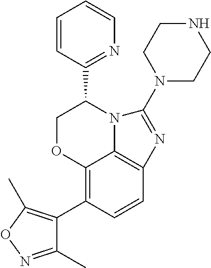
C12=C(C3=C(C)ON=C3C)C=CC3=C1N(C(C1=NC=CC=C1)CO2)C(N1CCNCC1)=N3
